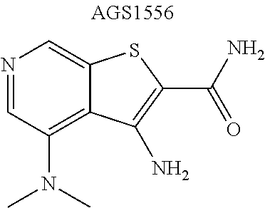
N1=CC(N(C)C)=C2C(=C1)SC(C(N)=O)=C2N
